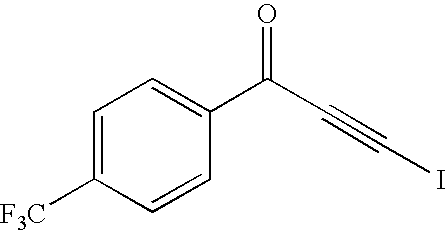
C1=C([F3C])C=CC(C(C#CI)=O)=C1
